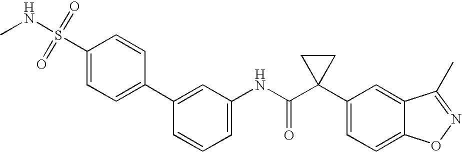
C1=C(NC(C2(C3=CC=C4C(=C3)C(C)=NO4)CC2)=O)C=C(C2=CC=C(S(=O)(NC)=O)C=C2)C=C1
